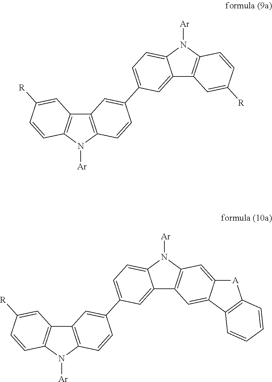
C12=C(N([Ar])C3=C1C=C(C1=CC=C4C(=C1)C1=C(N4[Ar])C=CC([R])=C1)C=C3)C=CC([R])=C2.C12=C(N([Ar])C3=C1C=C(C1=CC=C4C(=C1)C1=C(N4[Ar])C=C4C(=C1)C1=C([A]4)C=CC=C1)C=C3)C=CC([R])=C2
